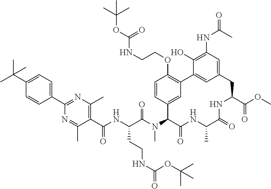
CC(C1=CC=C(C2=NC(C)=C(C(=O)NC(CCNC(=O)OC(C)(C)C)C(=O)N(C)C3C4=CC(=C(OCCNC(OC(C)(C)C)=O)C=C4)C4=CC(=CC(NC(C)=O)=C4O)CC(C(=O)OC)NC(=O)C(C)NC3=O)C(C)=N2)C=C1)(C)C
